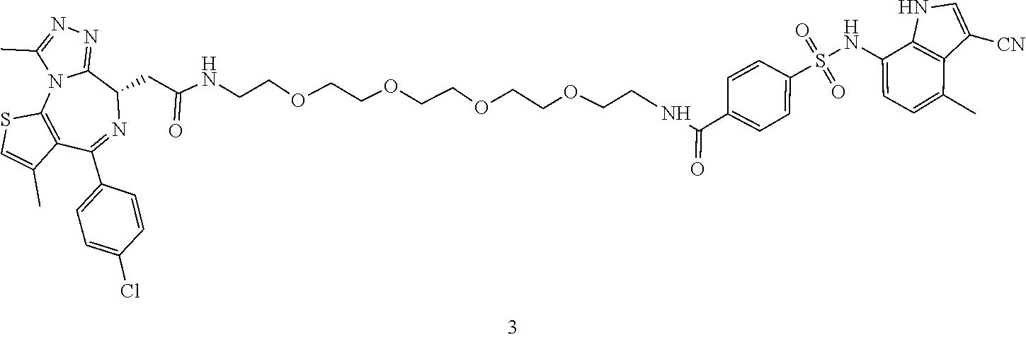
C1(CC(=O)NCCOCCOCCOCCOCCNC(C2=CC=C(S(=O)(=O)NC3=CC=C(C)C4=C3NC=C4[CN])C=C2)=O)C2=NN=C(C)N2C2=C(C(C3=CC=C(Cl)C=C3)=N1)C(C)=CS2
